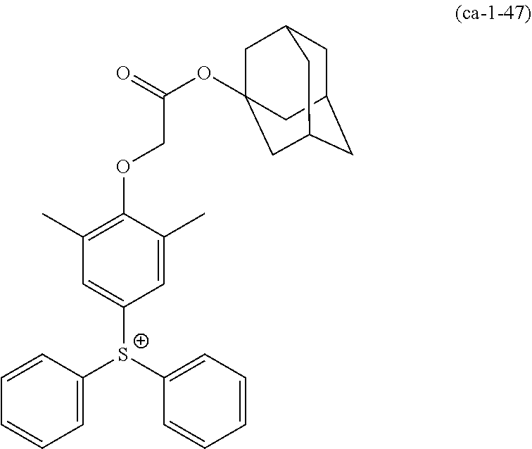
C1(C)=C(OCC(OC23CC4CC(CC(C2)C4)C3)=O)C(C)=CC([S+](C2=CC=CC=C2)C2=CC=CC=C2)=C1
